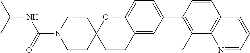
C1CC2(CCN1C(=O)NC(C)C)CCC1=CC(C3=C(C)C4=C(C=C3)C=CC=N4)=CC=C1O2
